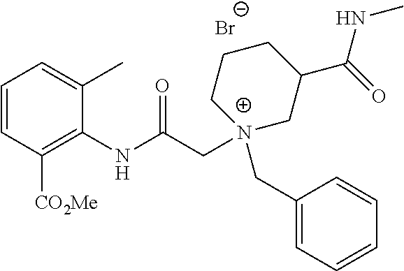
[Br-].C1=CC([CO2Me])=C(NC(C[N+]2(CC3=CC=CC=C3)CC(C(=O)NC)CCC2)=O)C(C)=C1
